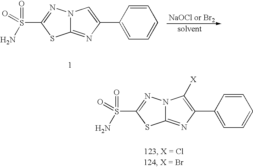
C1(C2=CN3C(=N2)SC(S(=O)(N)=O)=N3)=CC=CC=C1.C1(C2=C([X])N3C(=N2)SC(S(=O)(N)=O)=N3)=CC=CC=C1
